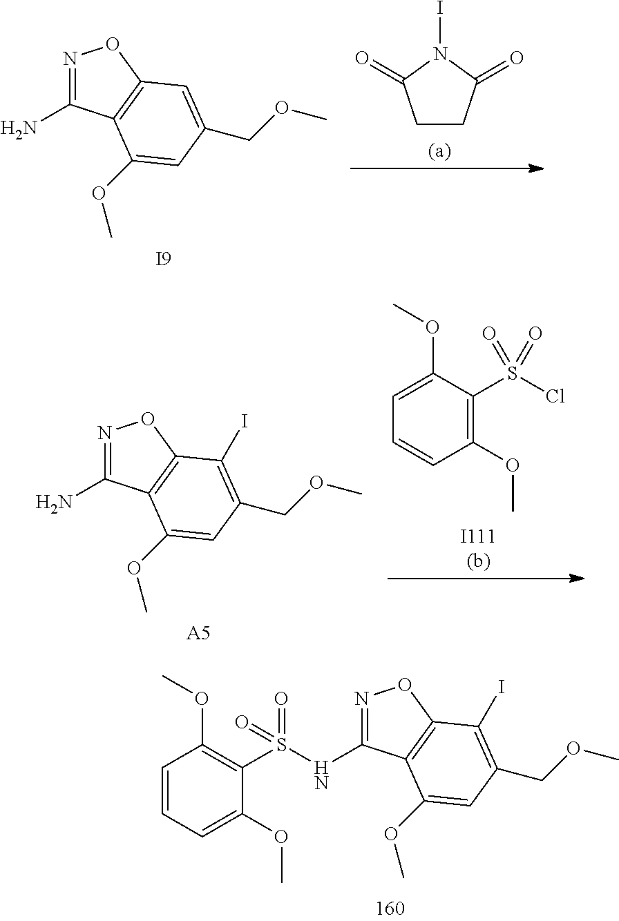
C1=CC(OC)=C(S(=O)(=O)NC2=NOC3=C2C(OC)=CC(COC)=C3I)C(OC)=C1.N1=C(N)C2=C(O1)C=C(COC)C=C2OC.[I9].C1CC(=O)N(I)C1=O.N1=C(N)C2=C(O1)C(I)=C(COC)C=C2OC.[A5].C1=CC(OC)=C(S(Cl)(=O)=O)C(OC)=C1
